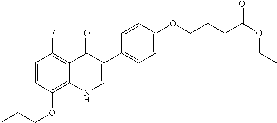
C1=CC(OCCC)=C2C(=C1F)C(=O)C(C1=CC=C(OCCCC(=O)OCC)C=C1)=CN2
